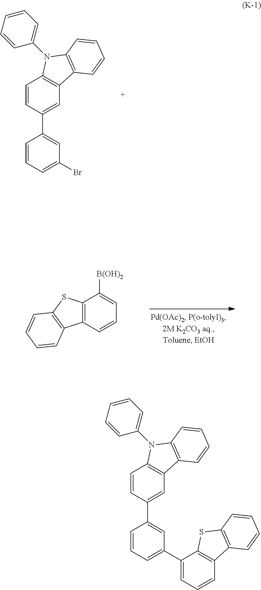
C1(Br)=CC=CC(C2=CC3=C(C=C2)N(C2=CC=CC=C2)C2=C3C=CC=C2)=C1.C12=C(C=CC=C1[B(OH)2])C1=C(S2)C=CC=C1.C1(C2=CC=CC3=C2SC2=C3C=CC=C2)=CC=CC(C2=CC3=C(C=C2)N(C2=CC=CC=C2)C2=C3C=CC=C2)=C1
